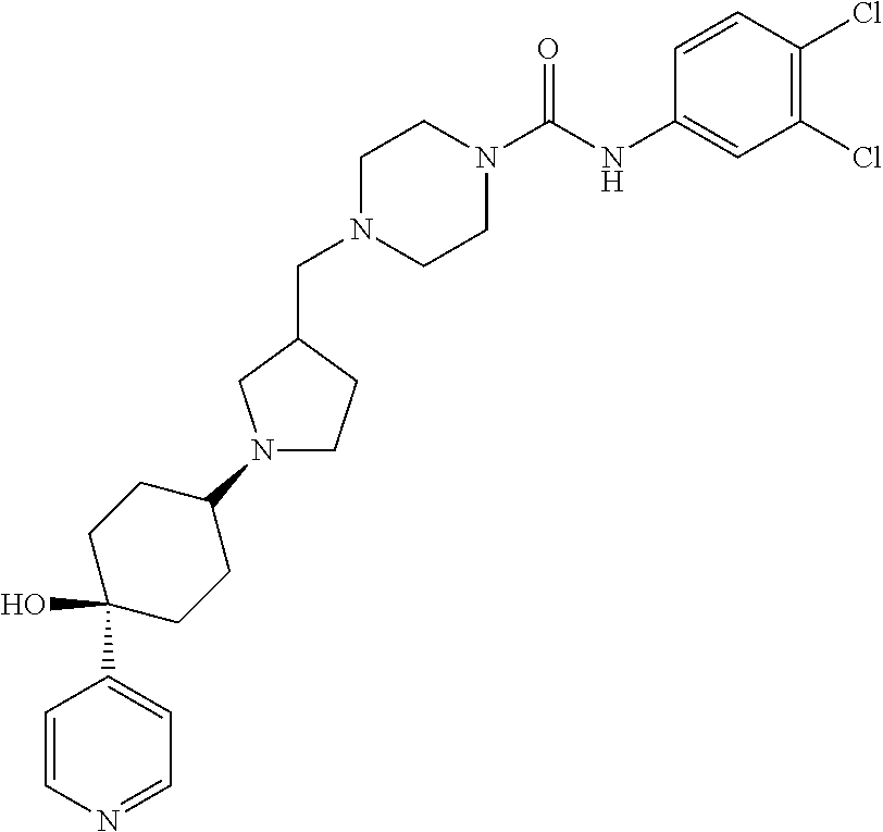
C1N(CC2CN(C3CCC(O)(C4=CC=NC=C4)CC3)CC2)CCN(C(NC2=CC(Cl)=C(Cl)C=C2)=O)C1
